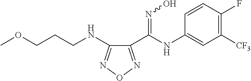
C1(C(=NO)NC2=CC([CF3])=C(F)C=C2)=NON=C1NCCCOC
